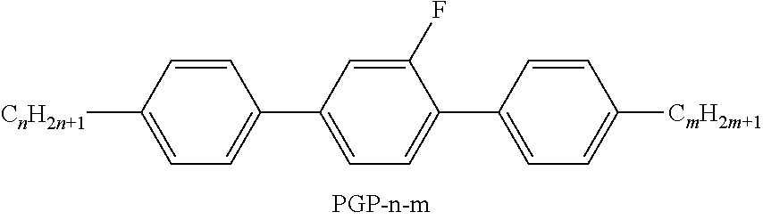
C1([CnH2n+1])=CC=C(C2=CC=C(C3=CC=C([CmH2m+1])C=C3)C(F)=C2)C=C1
